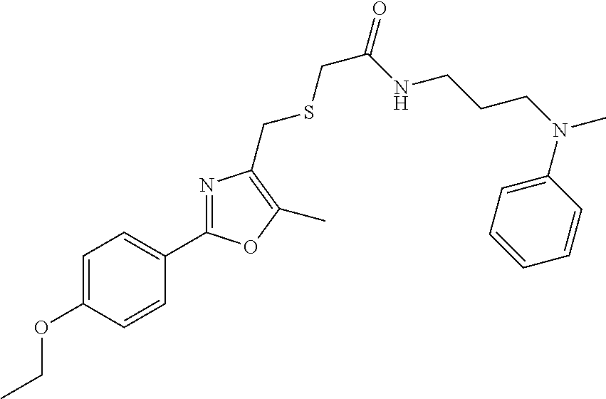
C1=C(OCC)C=CC(C2=NC(CSCC(=O)NCCCN(C)C3=CC=CC=C3)=C(C)O2)=C1
